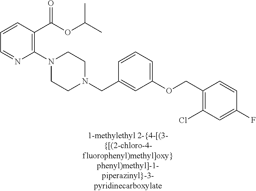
C1(N2CCN(CC3=CC(OCC4=C(Cl)C=C(F)C=C4)=CC=C3)CC2)=C(C(OC(C)C)=O)C=CC=N1
